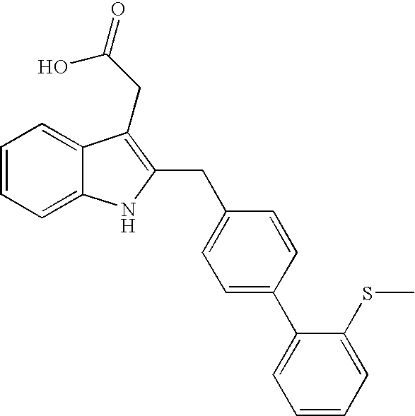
C1=CC=C2C(=C1)C(CC(=O)O)=C(CC1=CC=C(C3=CC=CC=C3SC)C=C1)N2
